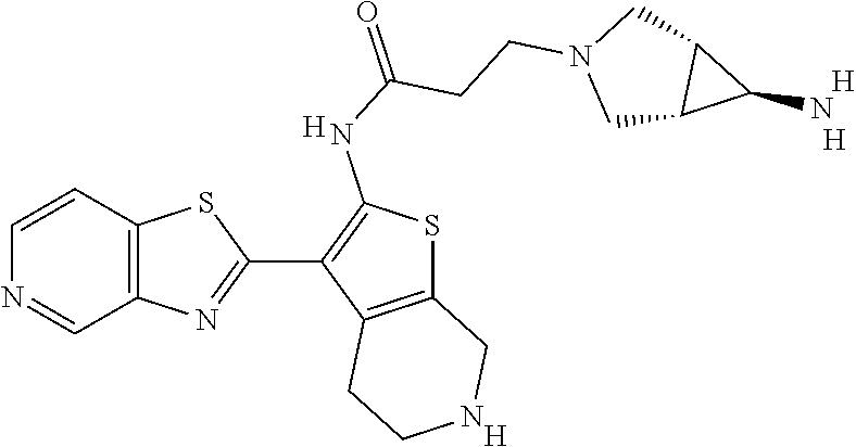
C12=C(C=CN=C1)SC(C1=C(NC(=O)CCN3CC4C(C3)C4N)SC3=C1CCNC3)=N2.[H].[H].[H].[H]
